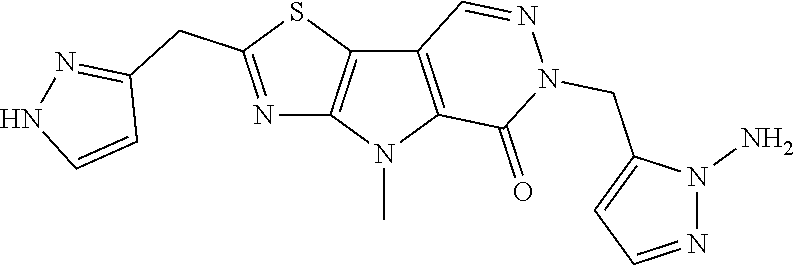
C12=C(N(C)C3=C1C=NN(CC1=CC=NN1N)C3=O)N=C(CC1=NNC=C1)S2
